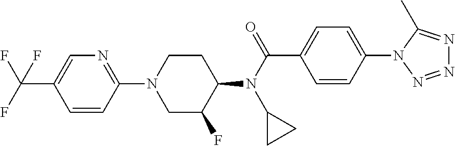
N1=C(N2CC(F)C(N(C(=O)C3=CC=C(N4N=NN=C4C)C=C3)C3CC3)CC2)C=CC(C(F)(F)F)=C1
